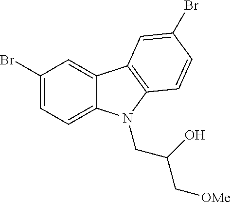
C1(Br)=CC=C2C(=C1)C1=C(N2CC(C[OMe])O)C=CC(Br)=C1
